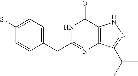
C1=C(CC2=NC3=C(C(=O)N2)NN=C3C(C)C)C=CC(SC)=C1
